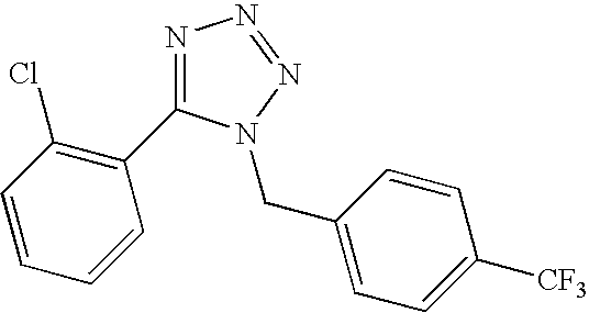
N1=C(C2=C(Cl)C=CC=C2)N(CC2=CC=C([CF3])C=C2)N=N1
